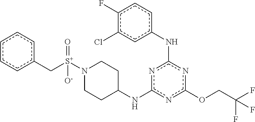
N(c1nc(NC2CCN([S+](=O)(Cc3ccccc3)[O-])CC2)nc(OCC(F)(F)F)n1)c1cc(Cl)c(F)cc1
